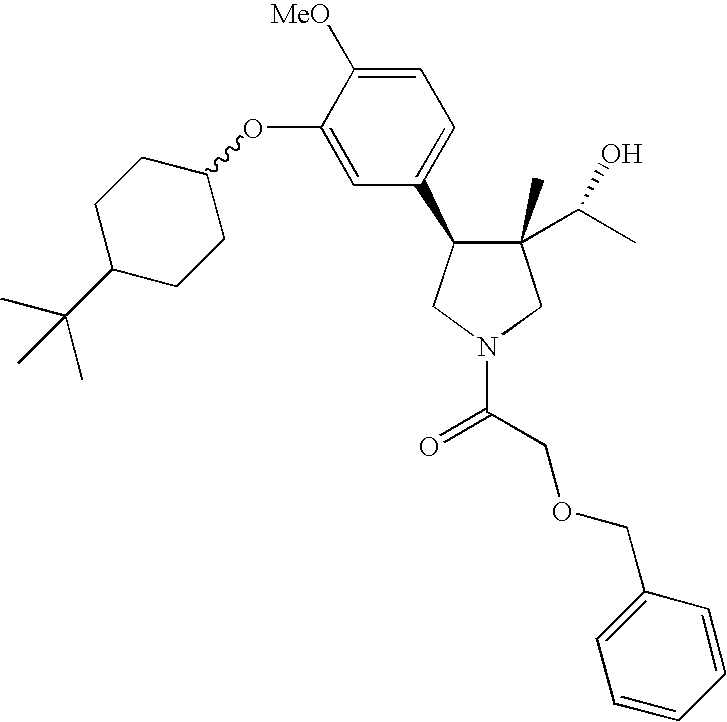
C1(C)(C(C)O)C(C2=CC=C([MeO])C(OC3CCC(C(C)(C)C)CC3)=C2)CN(C(=O)COCC2=CC=CC=C2)C1
